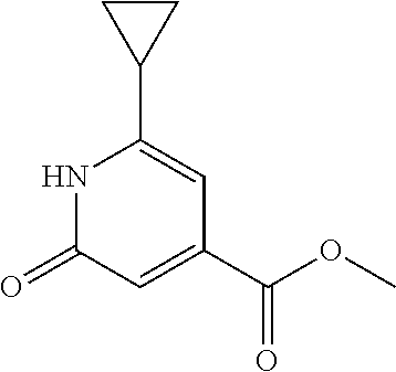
C1(C(OC)=O)=CC(=O)NC(C2CC2)=C1
